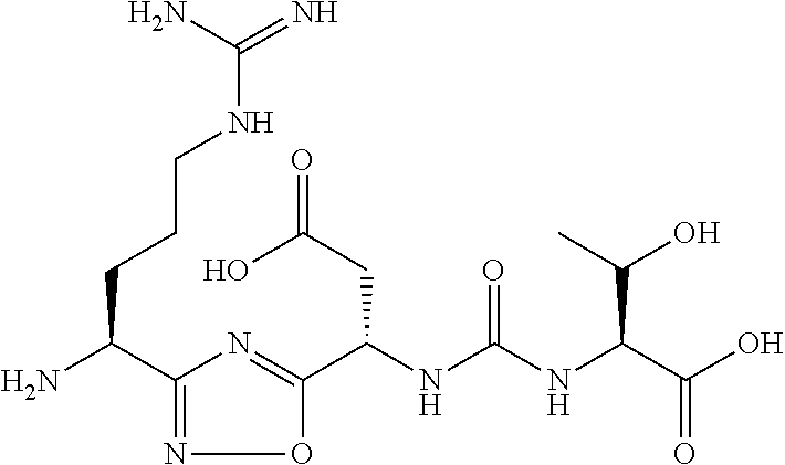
C1(C(N)CCCNC(=N)N)=NOC(C(NC(NC(C(O)=O)C(O)C)=O)CC(=O)O)=N1
